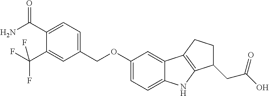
C1=C(C(=O)N)C(C(F)(F)F)=CC(COC2=CC=C3C(=C2)C2=C(N3)C(CC(O)=O)CC2)=C1
